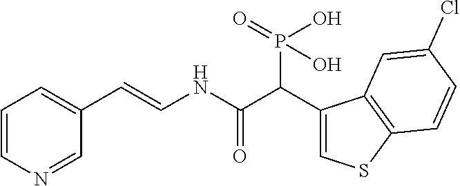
C1=CN=CC(C=CNC(C(C2=CSC3=C2C=C(Cl)C=C3)P(=O)(O)O)=O)=C1
